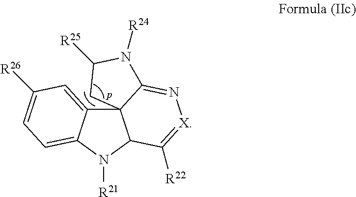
C123C4=CC([R26])=CC=C4N([R21])C1C([R22])=[X]N=C2N([R24])C([R25])C3
